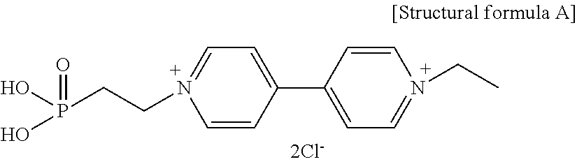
C1=N(CCP(O)(=O)O)C=CC(C2=CC=N(CC)C=C2)=C1
